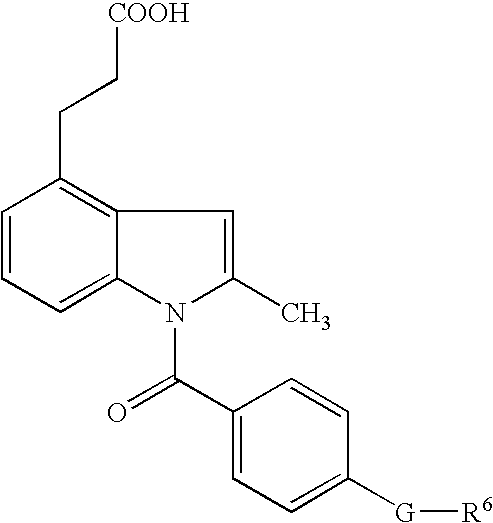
C1=CC=C2C(=C1CC[COOH])C=C(C)N2C(C1=CC=C([G][R6])C=C1)=O
